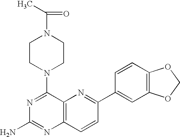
N1=C(N2CCN(C(C)=O)CC2)C2=C(N=C1N)C=CC(C1=CC3=C(C=C1)OCO3)=N2
